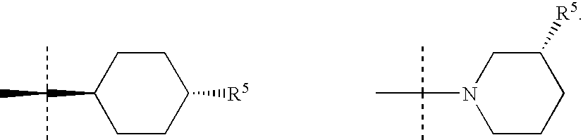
C1CC(C(C)(C)C)CCC1[R5].C1([R5])CN(C(C)(C)C)CCC1
